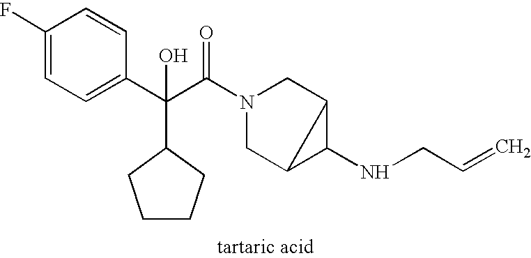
C1(F)=CC=C(C(C(N2CC3C(NCC=C)C3C2)=O)(C2CCCC2)O)C=C1
